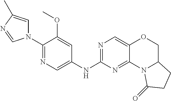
C1(N2C=C(C)N=C2)=NC=C(NC2=NC=C3C(=N2)N2C(CO3)CCC2=O)C=C1OC
